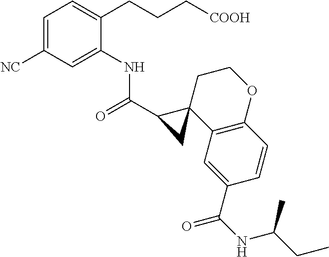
C1=C([NC])C=C(NC(C2CC23C2=C(OCC3)C=CC(C(NC(CC)C)=O)=C2)=O)C(CCC[COOH])=C1
